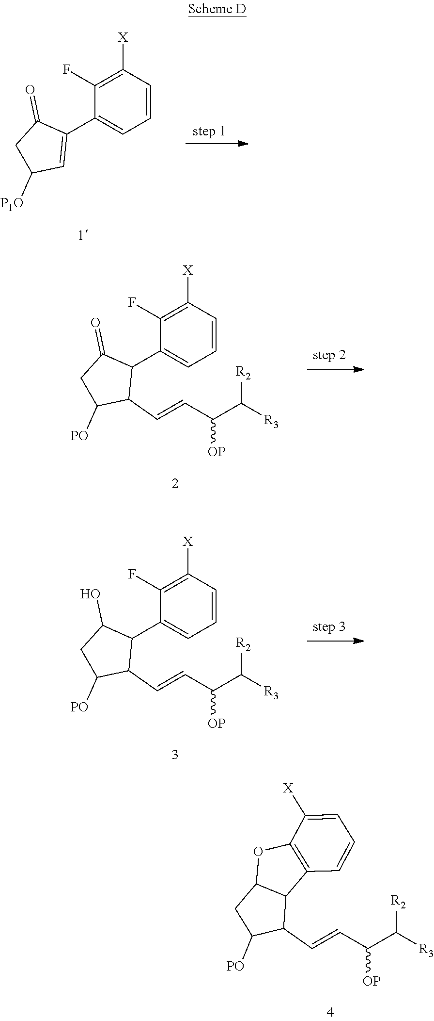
C1(C2=CC([P1O])CC2=O)=CC=CC([X])=C1F.C1(C2C(O)CC([PO])C2C=CC(C([R3])[R2])[OP])=CC=CC([X])=C1F.C12C(CC([PO])C1C=CC(C([R3])[R2])[OP])OC1=C2C=CC=C1[X].C1(C2C(=O)CC([PO])C2C=CC(C([R3])[R2])[OP])=CC=CC([X])=C1F
